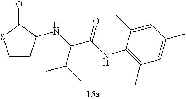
C1CC(NC(C(NC2=C(C)C=C(C)C=C2C)=O)C(C)C)C(=O)S1
